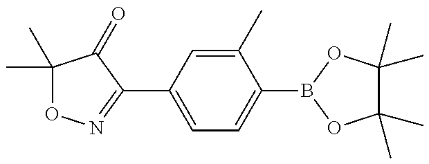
C1(C)(C)ON=C(C2=CC=C(B3OC(C)(C)C(C)(C)O3)C(C)=C2)C1=O
